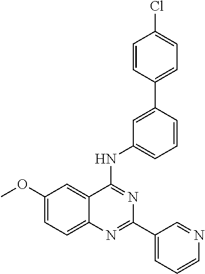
C1(OC)=CC=C2C(=C1)C(NC1=CC=CC(C3=CC=C(Cl)C=C3)=C1)=NC(C1=CC=CN=C1)=N2
